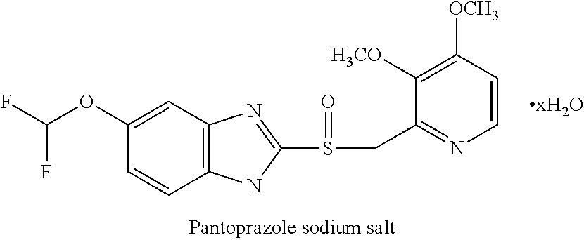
C12=C(C=C(OC(F)F)C=C1)N=C(S(=O)CC1=NC=CC([OCH3])=C1[H3CO])N2
